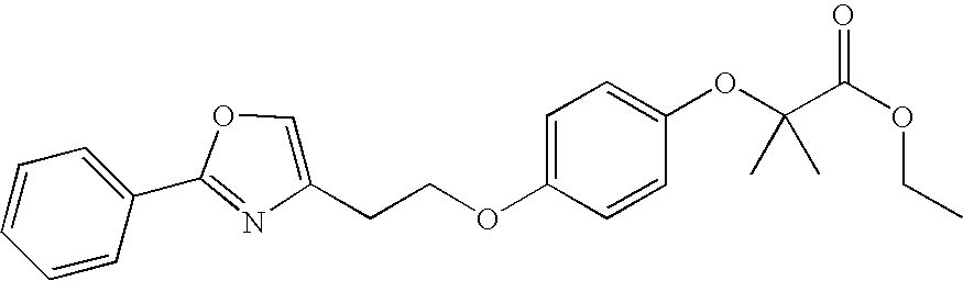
C1=CC(C2=NC(CCOC3=CC=C(OC(C(OCC)=O)(C)C)C=C3)=CO2)=CC=C1
